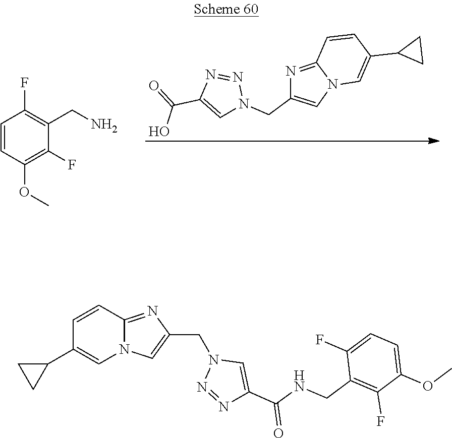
N12C(=NC(CN3N=NC(C(=O)O)=C3)=C1)C=CC(C1CC1)=C2.C1=CC(OC)=C(F)C(CN)=C1F.N12C(=NC(CN3N=NC(C(=O)NCC4=C(F)C(OC)=CC=C4F)=C3)=C1)C=CC(C1CC1)=C2
